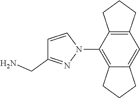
C12=C(C=C3C(=C1N1C=CC(CN)=N1)CCC3)CCC2
